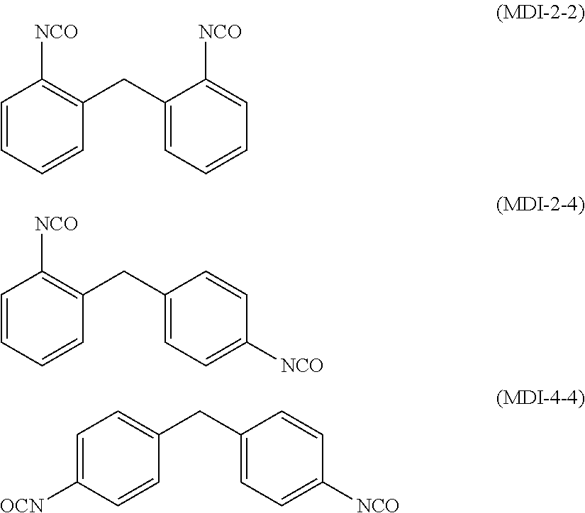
C1=CC=CC(CC2=CC=CC=C2[NCO])=C1[NCO].C1=CC=CC(CC2=CC=C([NCO])C=C2)=C1[NCO].C1=C([OCN])C=CC(CC2=CC=C([NCO])C=C2)=C1
